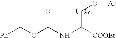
N(C(OC[Ph])=O)C([COOEt])CO[Ar]
